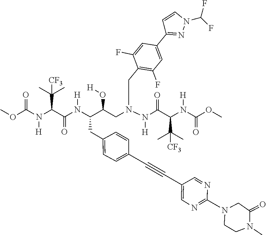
C1CN(C2=NC=C(C#CC3=CC=C(CC(N(C(C(N(C(OC)=O)[H])C(C)(C)[CF3])=O)[H])C(CN(N(C(C(N(C(OC)=O)[H])C(C)(C)[CF3])=O)[H])CCC4=C(F)C=C(C5=NN(C(F)F)C=C5)C=C4F)O[H])C=C3)C=N2)CC(=O)N1C
